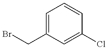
BrCC1=CC=CC(Cl)=C1
